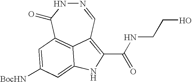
[BocHN]C1=CC2=C3C(=C(C(=O)NCCO)NC3=C1)C=NNC2=O
